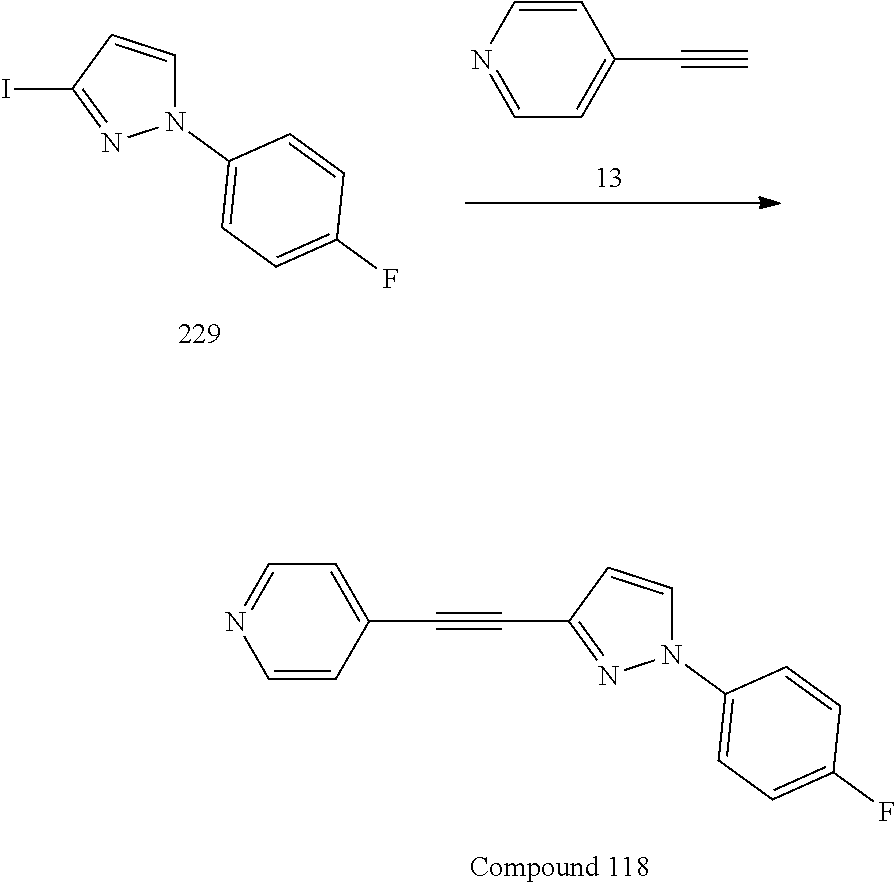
N1(C2=CC=C(F)C=C2)C=CC(I)=N1.C1=CN=CC=C1C#C.N1(C2=CC=C(F)C=C2)C=CC(C#CC2=CC=NC=C2)=N1
